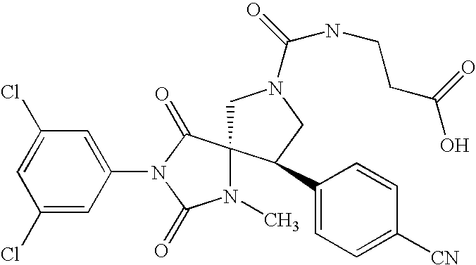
C1N(C(NCCC(=O)O)=O)CC(C2=CC=C([CN])C=C2)C12N(C)C(=O)N(C1=CC(Cl)=CC(Cl)=C1)C2=O
